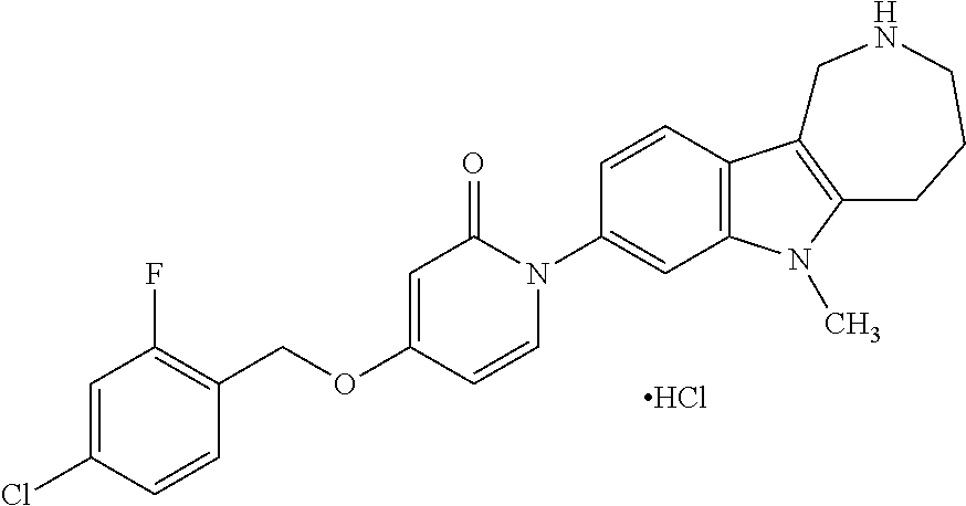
C1=C(Cl)C=CC(COC2=CC(=O)N(C3=CC4=C(C=C3)C3=C(N4C)CCCNC3)C=C2)=C1F.Cl
